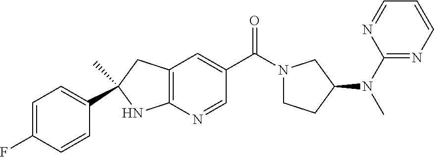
C(C1=CC2=C(N=C1)NC(C)(C1=CC=C(F)C=C1)C2)(=O)N1CCC(N(C)C2=NC=CC=N2)C1
